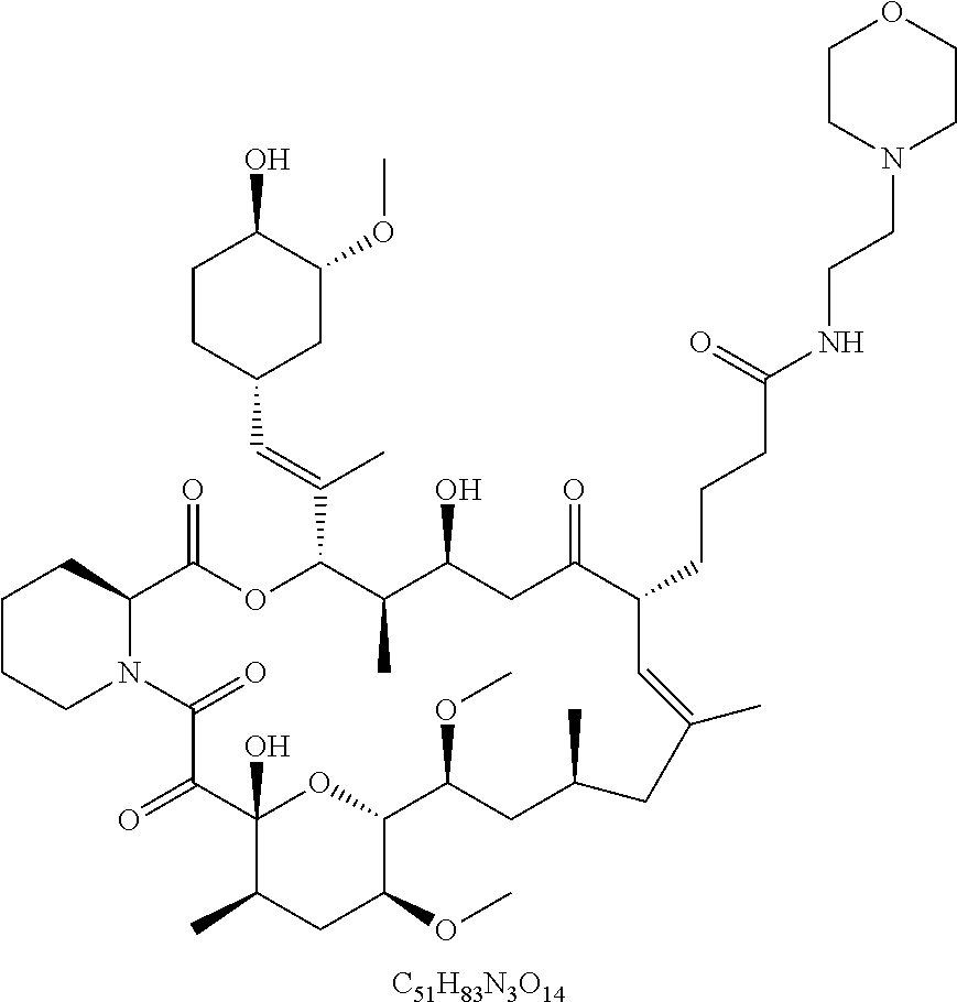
[C51H83N3O14].C1CCN2C(C1)C(=O)OC(C(=CC1CC(OC)C(O)CC1)C)C(C)C(O)CC(=O)C(CCCC(NCCN1CCOCC1)=O)C=C(C)CC(C)CC(OC)C1OC(O)(C(=O)C2=O)C(C)CC1OC
